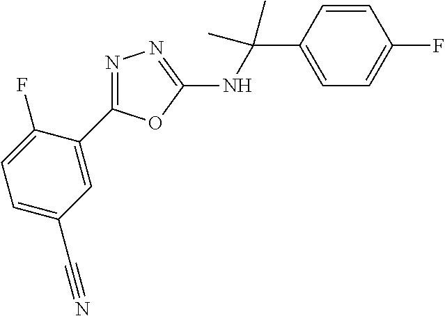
C1(C(NC2=NN=C(C3=CC(C#N)=CC=C3F)O2)(C)C)=CC=C(F)C=C1
